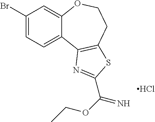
C1(Br)=CC=C2C(=C1)OCCC1=C2N=C(C(=N)OCC)S1.Cl
